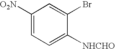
C1([O2N])=CC=C([NHCHO])C(Br)=C1
